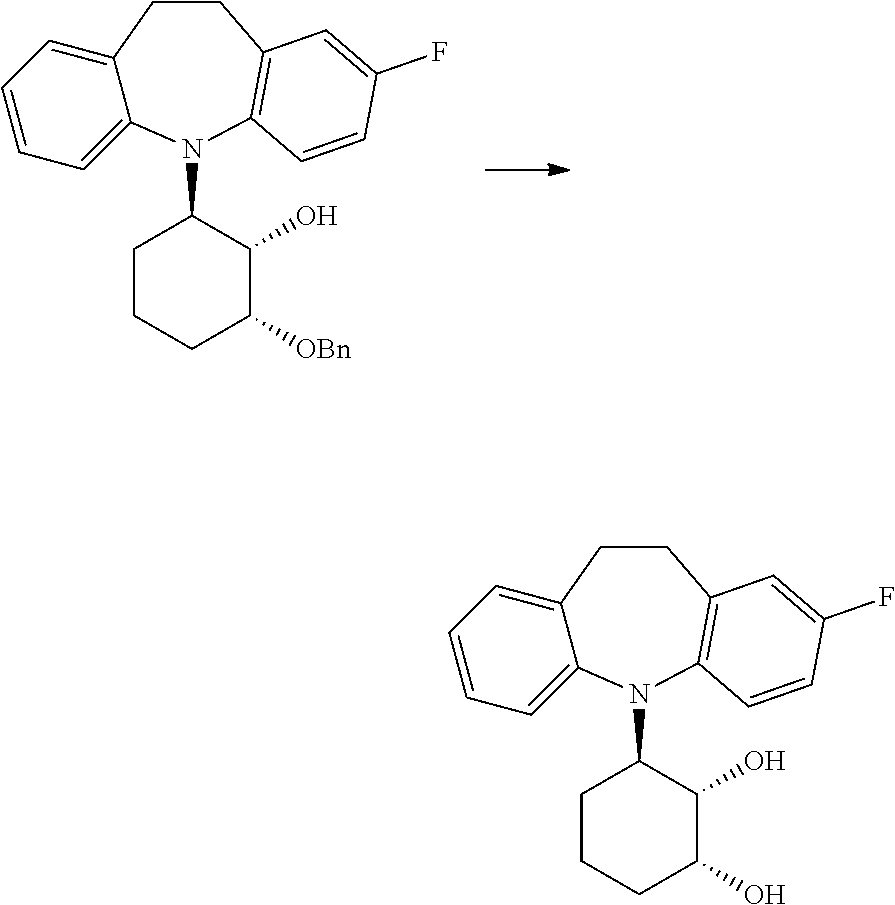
C12=CC=CC=C1N(C1CCCC([OBn])C1O)C1=C(CC2)C=C(F)C=C1.C12=CC=CC=C1N(C1CCCC(O)C1O)C1=C(CC2)C=C(F)C=C1
